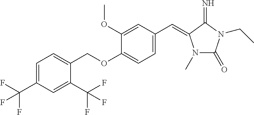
C1=C(C(F)(F)F)C=C(C(F)(F)F)C(COC2=CC=C(C=C3N(C)C(=O)N(CC)C3=N)C=C2OC)=C1
